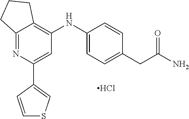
Cl.C12=NC(C3=CSC=C3)=CC(NC3=CC=C(CC(N)=O)C=C3)=C1CCC2
